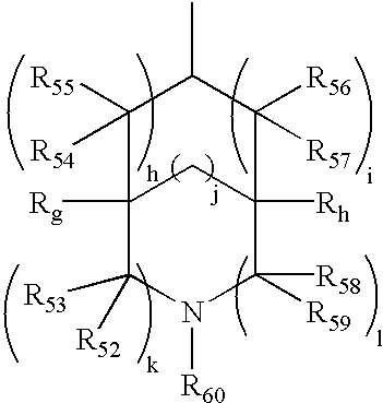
C12([Rg])C([R52])([R53])N([R60])C([R59])([R58])C([Rh])(C1)C([R56])([R57])C(C)C2([R55])[R54]
